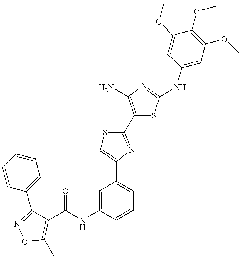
C1(C(NC2=CC(C3=CSC(C4=C(N)N=C(NC5=CC(OC)=C(OC)C(OC)=C5)S4)=N3)=CC=C2)=O)=C(C)ON=C1C1=CC=CC=C1
